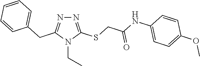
N1=C(SCC(NC2=CC=C(OC)C=C2)=O)N(CC)C(CC2=CC=CC=C2)=N1
